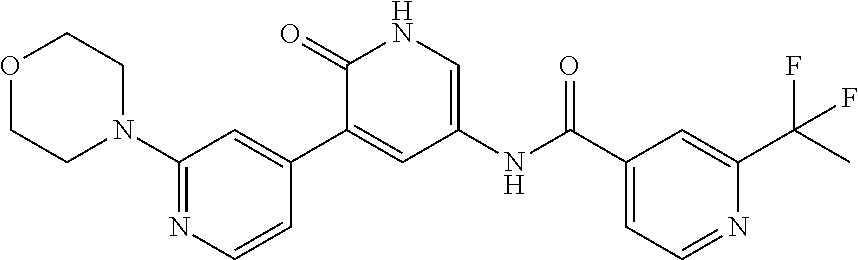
C1(C(NC2=CNC(=O)C(C3=CC(N4CCOCC4)=NC=C3)=C2)=O)=CC=NC(C(F)(C)F)=C1
